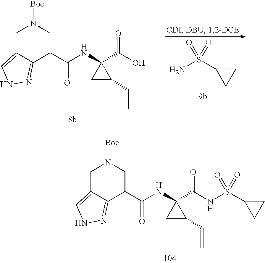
C1C2=CNN=C2C(C(NC2(C(O)=O)CC2C=C)=O)CN1[Boc].NS(C1CC1)(=O)=O.C1C2=CNN=C2C(C(NC2(C(NS(C3CC3)(=O)=O)=O)CC2C=C)=O)CN1[Boc]
